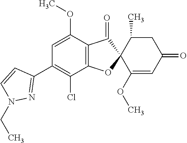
C1(OC)=CC(C2=NN(CC)C=C2)=C(Cl)C2=C1C(=O)C1(O2)C(OC)=CC(=O)CC1C
